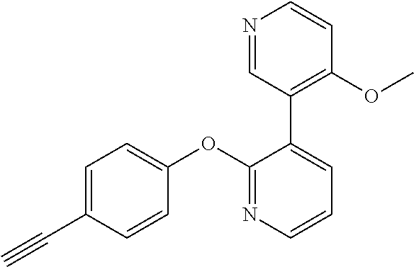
C1=C(C#C)C=CC(OC2=NC=CC=C2C2=C(OC)C=CN=C2)=C1
